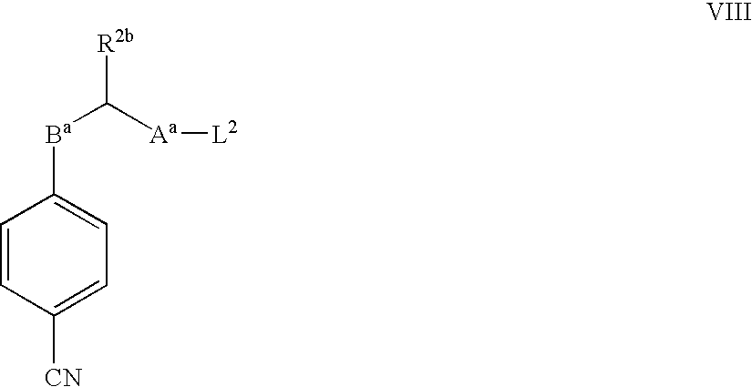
C1=CC([CN])=CC=C1[Ba]C([R2b])[Aa][L2]
